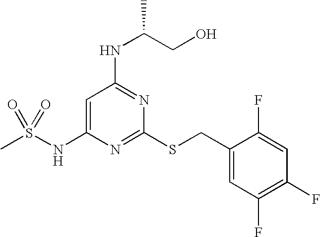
C1=C(NS(C)(=O)=O)N=C(SCC2=CC(F)=C(F)C=C2F)N=C1NC(CO)C
